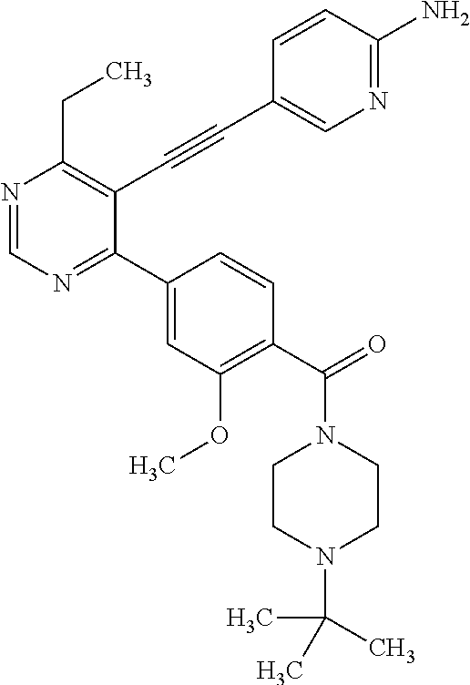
N1=CN=C(C2=CC(OC)=C(C(=O)N3CCN(C(C)(C)C)CC3)C=C2)C(C#CC2=CN=C(N)C=C2)=C1CC
